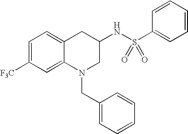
C1=C([F3C])C=C2C(=C1)CC(NS(C1=CC=CC=C1)(=O)=O)CN2CC1=CC=CC=C1
